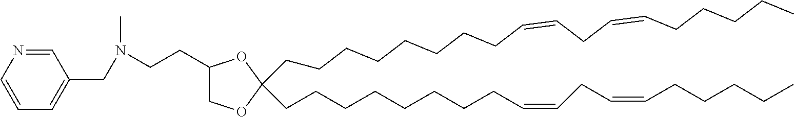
C1(CCN(CC2=CC=CN=C2)C)COC(CCCCCCCCC=CCC=CCCCCC)(CCCCCCCCC=CCC=CCCCCC)O1
